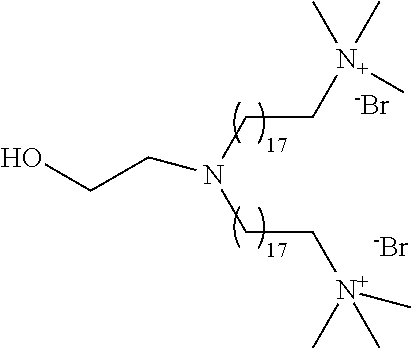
C(N(CC[N+](C)(C)C)CCO)C[N+](C)(C)C.[-Br].[-Br]
